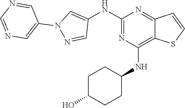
C1(NC2=CN(C3=CN=CN=C3)N=C2)=NC(NC2CCC(O)CC2)=C2C(=N1)C=CS2
